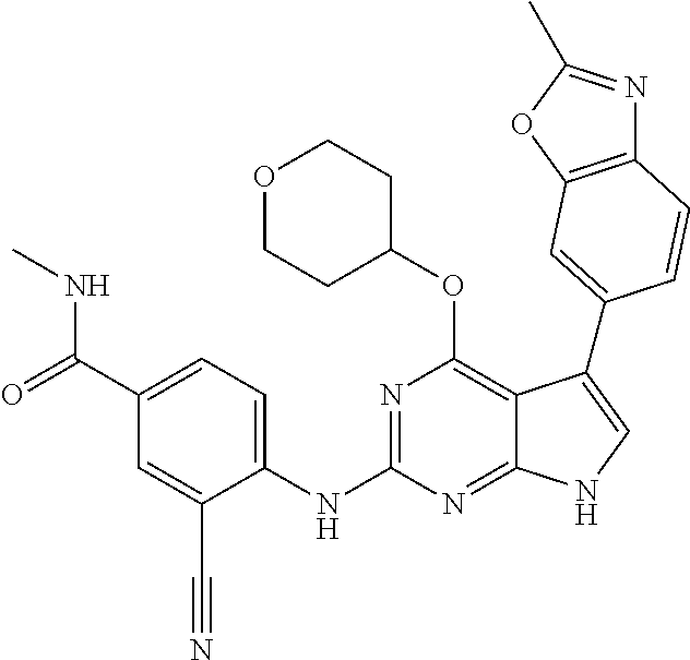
N(C1=NC(OC2CCOCC2)=C2C(=N1)NC=C2C1=CC2=C(N=C(C)O2)C=C1)C1=CC=C(C(=O)NC)C=C1C#N
